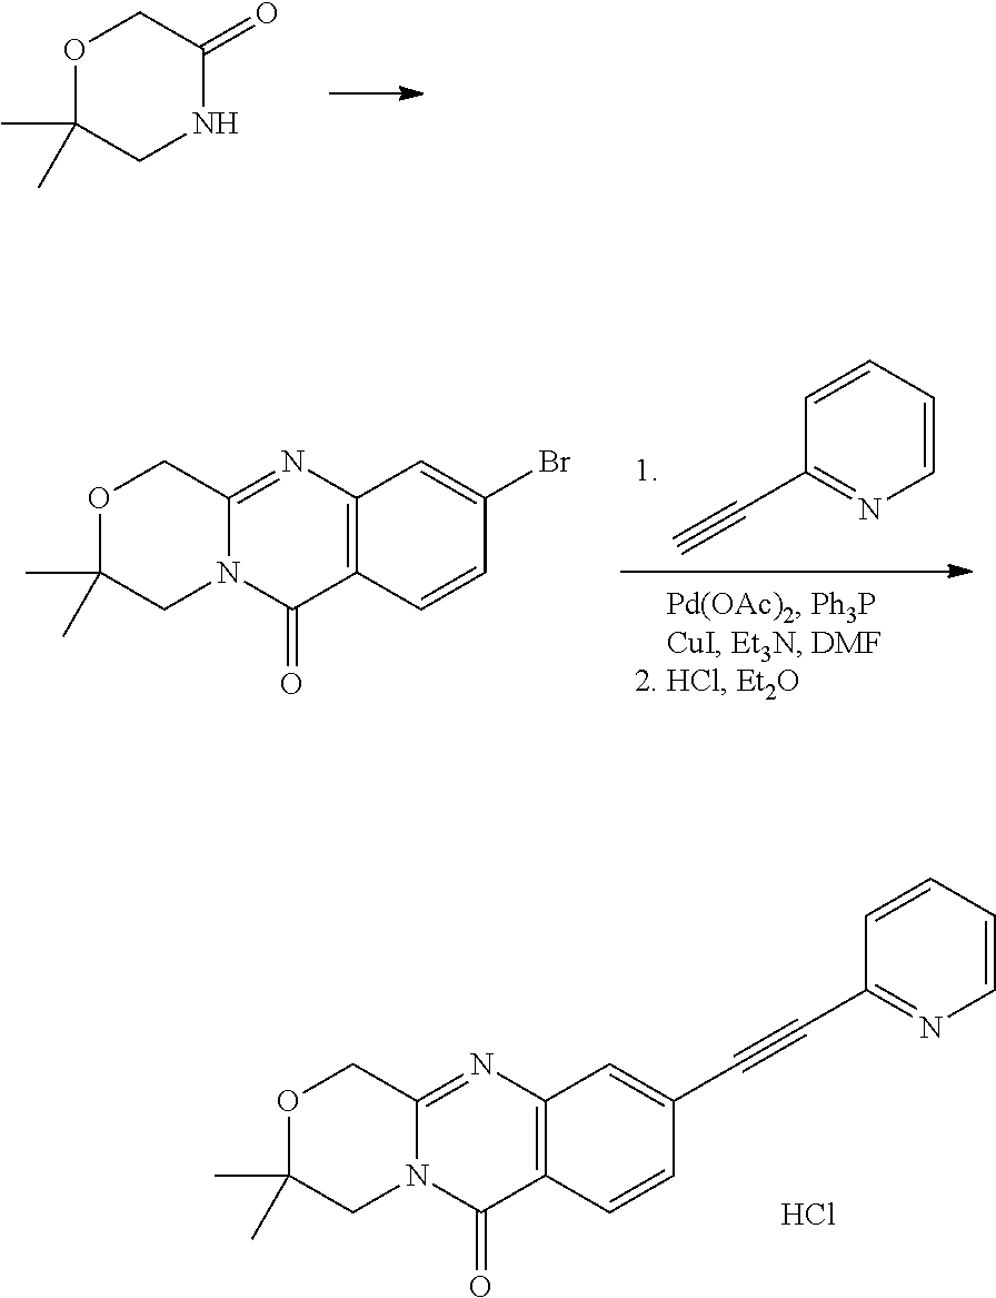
C1(C#C)=NC=CC=C1.C12=C(N=C3N(C1=O)CC(C)(C)OC3)C=C(Br)C=C2.C12=C(N=C3N(C1=O)CC(C)(C)OC3)C=C(C#CC1=NC=CC=C1)C=C2.Cl.O=C1NCC(C)(C)OC1
